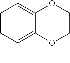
C1=CC(C)=C2C(=C1)OCCO2
